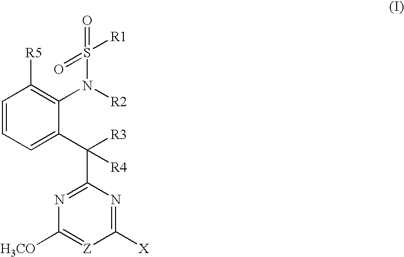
C1=CC=C(C(C2=NC([H3CO])=[Z]C([X])=N2)([R3])[R4])C(N(S([R1])(=O)=O)[R2])=C1[R5]
